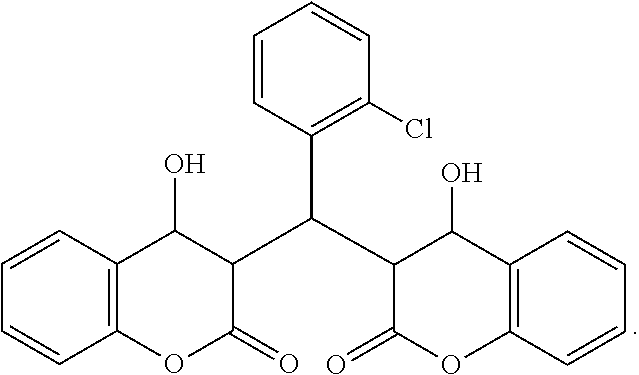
C1=CC2=C(C=C1)OC(=O)C(C(C1C(=O)OC3=C(C1O)C=CC=C3)C1=C(Cl)C=CC=C1)C2O
